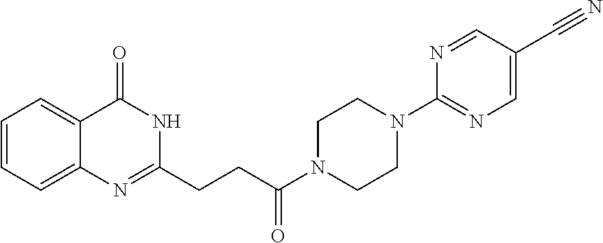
C12=CC=CC=C1N=C(CCC(N1CCN(C3=NC=C(C#N)C=N3)CC1)=O)NC2=O
